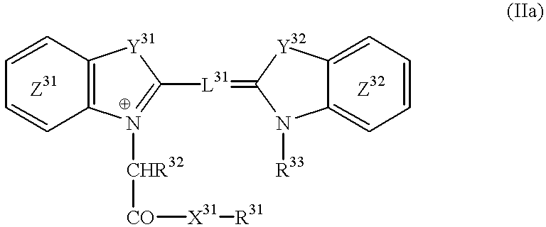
C1=CC2=C(C=C1)N([CHR32][CO][X31][R31])=C([L31]=C1N([R33])C3=CC=CC=C3[Y32]1)[Y31]2
